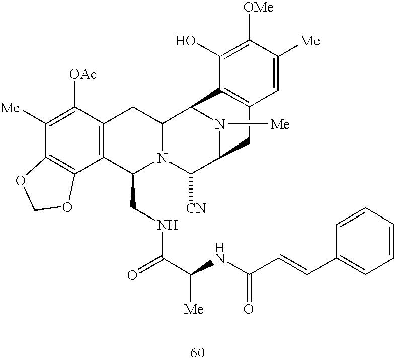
C1([Me])=C([OAc])C2=C(C3=C1OCO3)C(CNC(C(NC(C=CC1=CC=CC=C1)=O)[Me])=O)N1C(C2)C2N([Me])C(C1[CN])CC1=C2C(O)=C([OMe])C([Me])=C1
